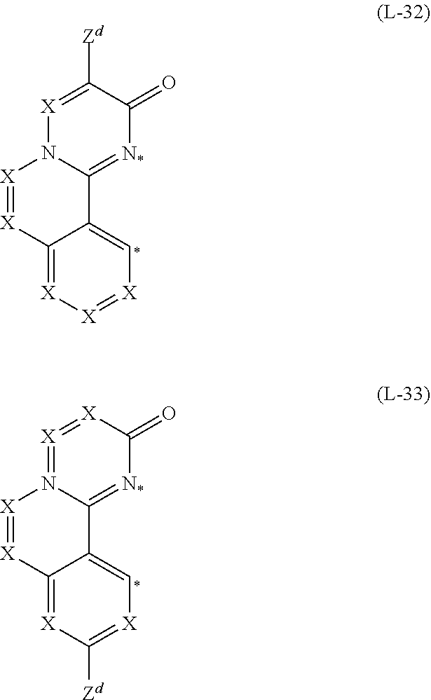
[X]1=C([Zd])C(=O)[N*]=C2N1[X]=[X]C1=[X][X]=[X]C=C21.[X]1=C2C(=C[X]=C1[Zd])C1=[N*]C(=O)[X]=[X]=N1[X]=[X]2
